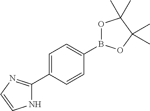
N1C(C2=CC=C(B3OC(C)(C)C(C)(C)O3)C=C2)=NC=C1
